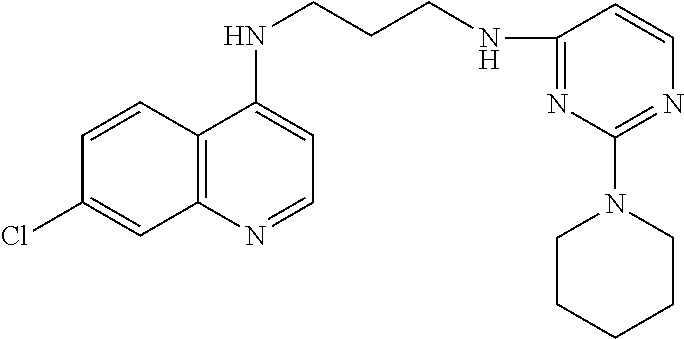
C12=C(N=CC=C1NCCCNC1=NC(N3CCCCC3)=NC=C1)C=C(Cl)C=C2
